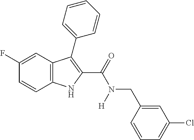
C1(F)=CC2=C(C=C1)NC(C(=O)N(CC1=CC(Cl)=CC=C1)[H])=C2C1=CC=CC=C1
